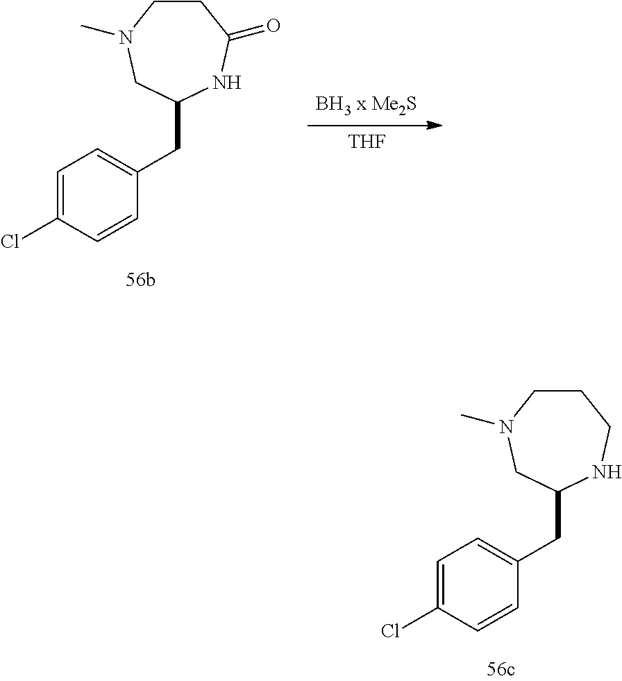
[THF].C1=C(Cl)C=CC(CC2NC(=O)CCN(C)C2)=C1.C1=C(Cl)C=CC(CC2NCCCN(C)C2)=C1
